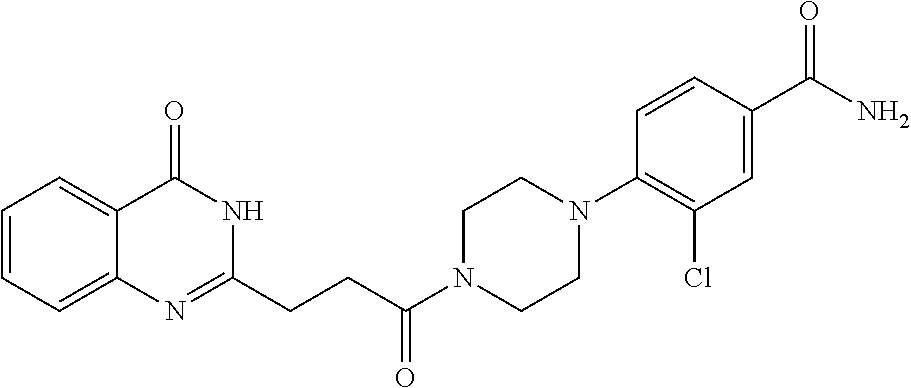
C1=CC=C2C(=C1)C(=O)NC(CCC(N1CCN(C3=C(Cl)C=C(C(N)=O)C=C3)CC1)=O)=N2
